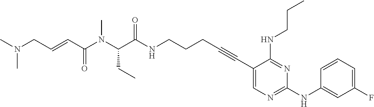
C1(C#CCCCNC(C(N(C(C=CCN(C)C)=O)C)CC)=O)=CN=C(NC2=CC(F)=CC=C2)N=C1NCCC
